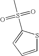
S(=O)(=O)(C)C1=CC=CS1
